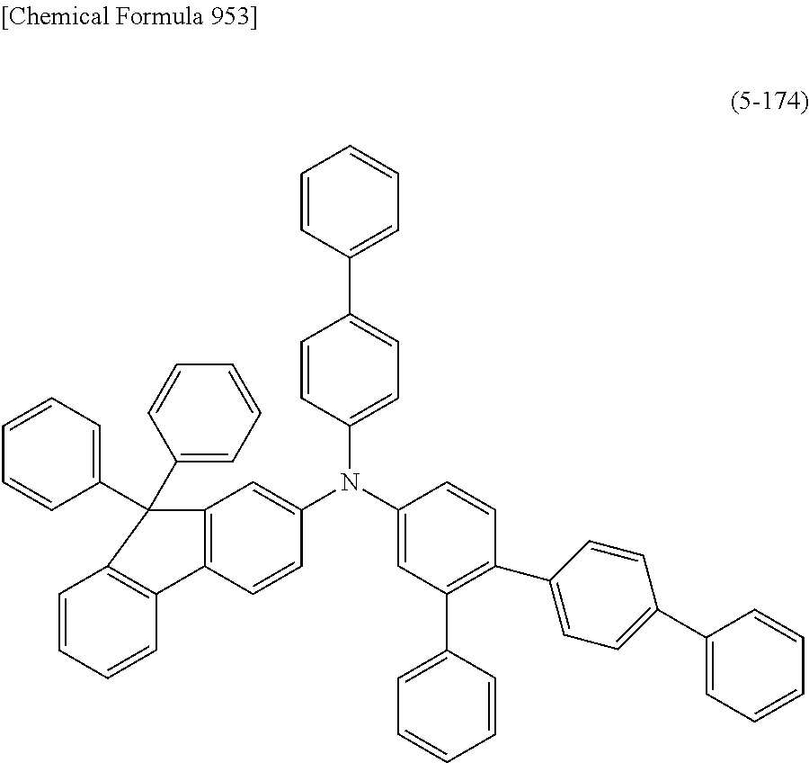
C1=CC(C2=CC=C(N(C3=CC(C4=CC=CC=C4)=C(C4=CC=C(C5=CC=CC=C5)C=C4)C=C3)C3=CC4=C(C=C3)C3=C(C=CC=C3)C4(C3=CC=CC=C3)C3=CC=CC=C3)C=C2)=CC=C1
